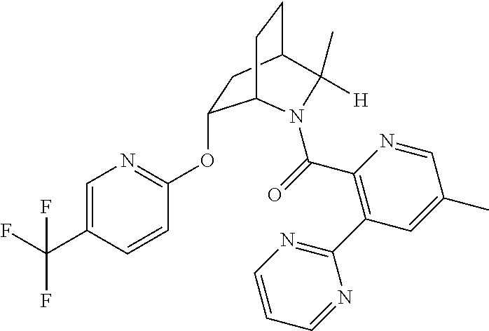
O(C1=NC=C(C(F)(F)F)C=C1)C1CC2CCC1N(C(=O)C1=C(C3=NC=CC=N3)C=C(C)C=N1)C2(C)[H]
